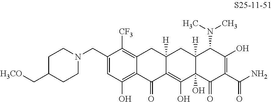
C1=C(CN2CCC(C[H3CO])CC2)C([CF3])=C2C(=C1O)C(=O)C1=C(O)C3(O)C([H])(CC1([H])C2)C(N(C)C)C(O)=C(C(N)=O)C3=O
